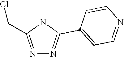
N1=CC=C(C2=NN=C(CCl)N2C)C=C1
